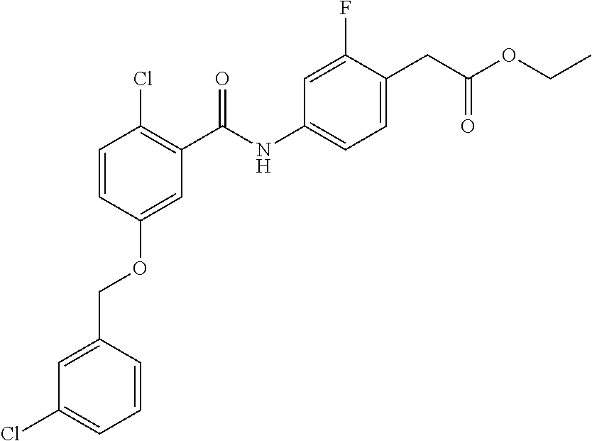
C1=CC(OCC2=CC(Cl)=CC=C2)=CC(C(NC2=CC=C(CC(OCC)=O)C(F)=C2)=O)=C1Cl
